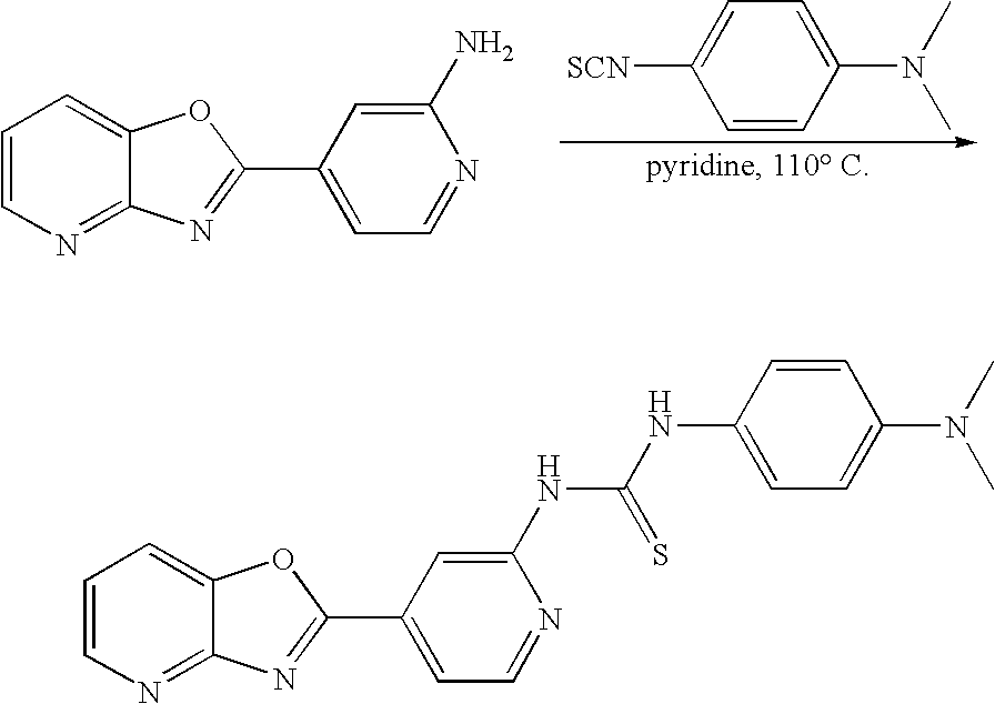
C1=CC(N(C)C)=CC=C1[SCN].C1=CN=C2C(=C1)OC(C1=CC=NC(N)=C1)=N2.C1=CN=C2C(=C1)OC(C1=CC=NC(NC(NC3=CC=C(N(C)C)C=C3)=S)=C1)=N2
